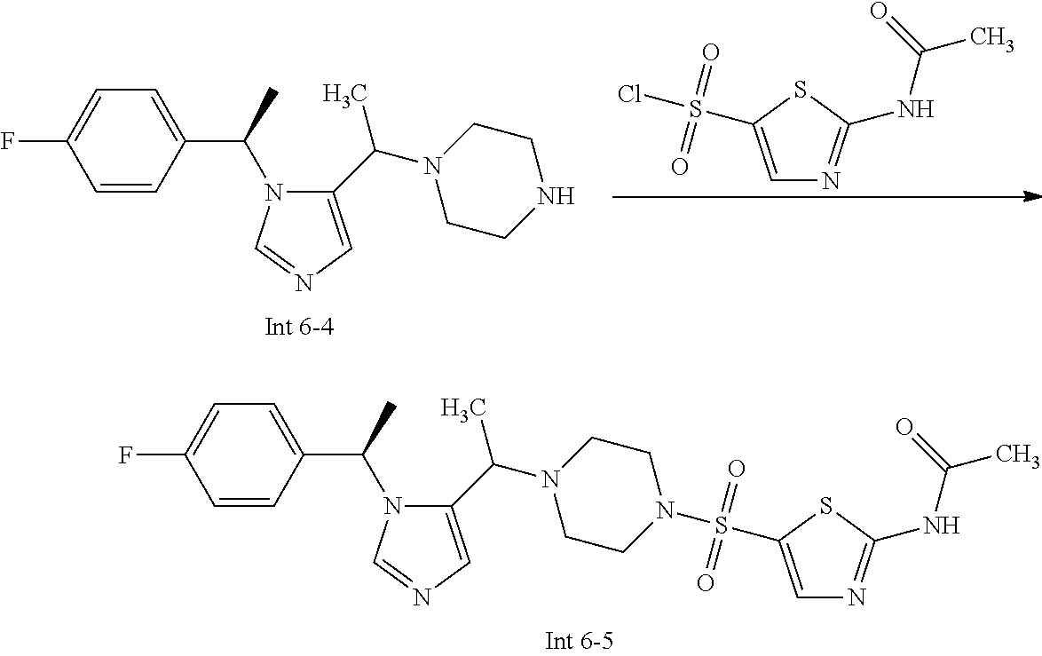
C1=CC(C(C)N2C(C(N3CCNCC3)C)=CN=C2)=CC=C1F.C1=C(S(Cl)(=O)=O)SC(NC(=O)C)=N1.C1=CC(C(C)N2C(C(N3CCN(S(=O)(=O)C4=CN=C(NC(=O)C)S4)CC3)C)=CN=C2)=CC=C1F
